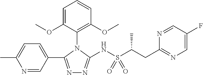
N1=CC(C2=NN=C(NS(=O)(C(CC3=NC=C(F)C=N3)C)=O)N2C2=C(OC)C=CC=C2OC)=CC=C1C
